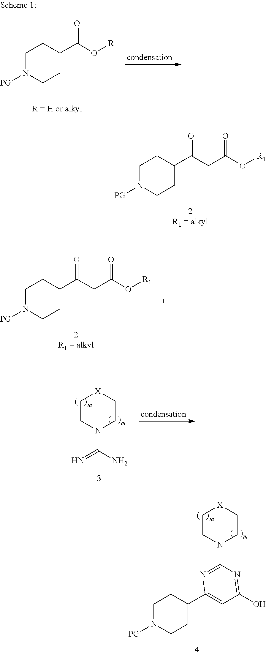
C1N([PG])CCC(C(CC(O[R1])=O)=O)C1.C1N([PG])CCC(C(CC(O[R1])=O)=O)C1.C1CN(C(=N)N)CC[X]1.C1CN(C2=NC(C3CCN([PG])CC3)=CC(O)=N2)CC[X]1.C1N([PG])CCC(C(O[R])=O)C1
